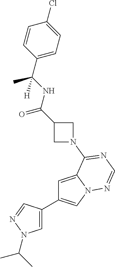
C1=C2N(C=C1C1=CN(C(C)C)N=C1)N=CN=C2N1CC(C(NC(C2=CC=C(Cl)C=C2)(C)[H])=O)C1
